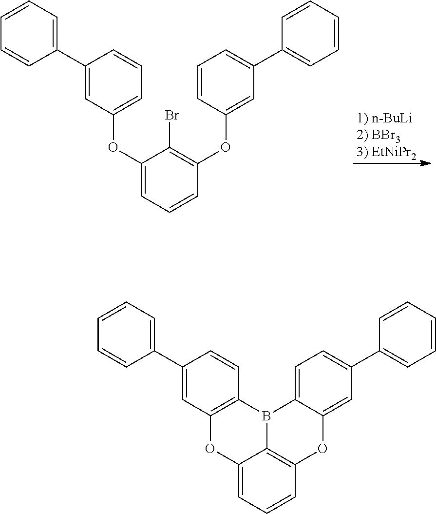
C1(OC2=CC=CC(C3=CC=CC=C3)=C2)=CC=CC(OC2=CC(C3=CC=CC=C3)=CC=C2)=C1Br.C12=CC=CC3=C1B(C1=C(O2)C=C(C2=CC=CC=C2)C=C1)C1=CC=C(C2=CC=CC=C2)C=C1O3
